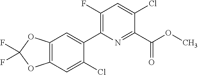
FC1(F)OC2=C(O1)C=C(C1=C(F)C=C(Cl)C(C(OC)=O)=N1)C(Cl)=C2
